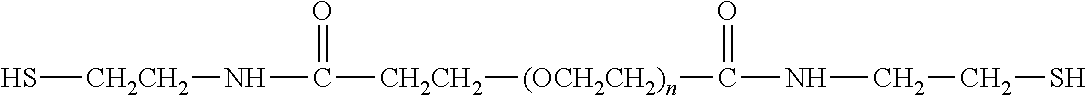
S[CH2CH2]NC([CH2CH2][(OCH2CH2)n]C(NCCS)=O)=O
